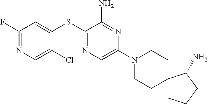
C1=C(SC2=NC=C(N3CCC4(CC3)CCCC4N)N=C2N)C(Cl)=CN=C1F
